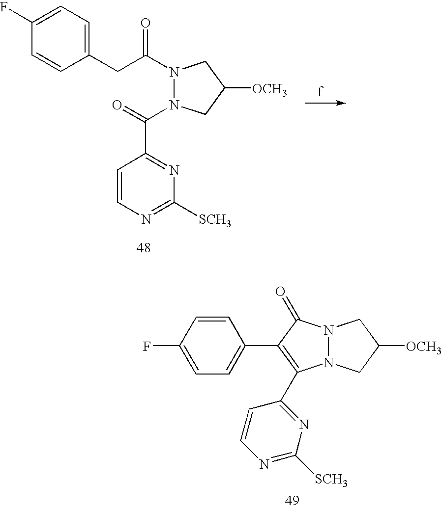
C1([SCH3])=NC=CC(C(=O)N2N(C(CC3=CC=C(F)C=C3)=O)CC([OCH3])C2)=N1.C1=CC(F)=CC=C1C1=C(C2=NC([SCH3])=NC=C2)N2N(C1=O)CC([OCH3])C2
